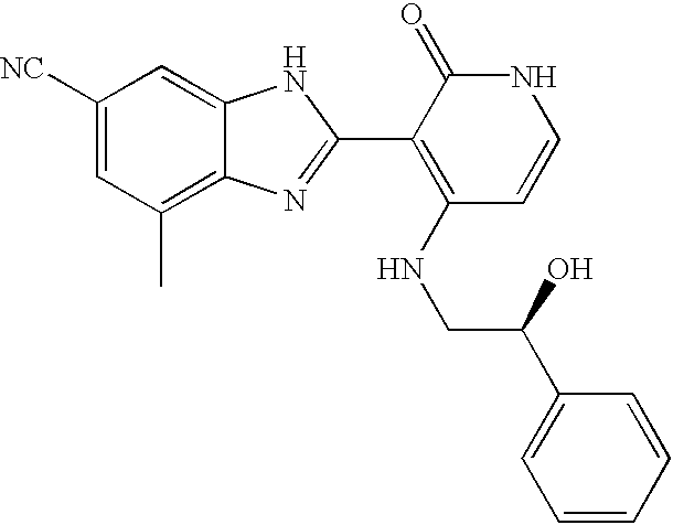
C1([NC])=CC(C)=C2C(=C1)NC(C1=C(NCC(O)C3=CC=CC=C3)C=CNC1=O)=N2
